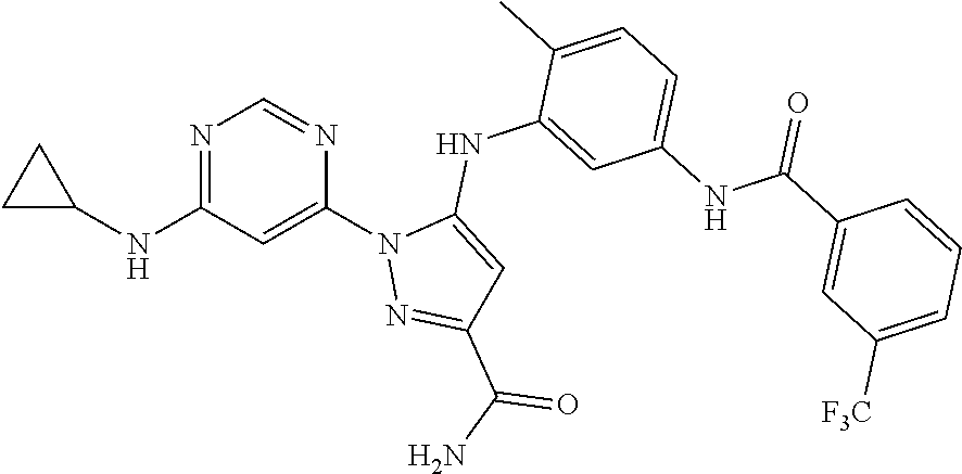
N1=C(NC2CC2)C=C(N2N=C(C(N)=O)C=C2NC2=CC(NC(C3=CC([F3C])=CC=C3)=O)=CC=C2C)N=C1
